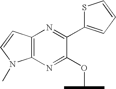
C12=C(N=C(C3=CC=CS3)C(OC(C)C)=N1)C=CN2C
